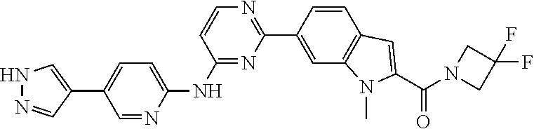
C1(NC2=CC=C(C3=CNN=C3)C=N2)=NC(C2=CC3=C(C=C2)C=C(C(N2CC(F)(F)C2)=O)N3C)=NC=C1
